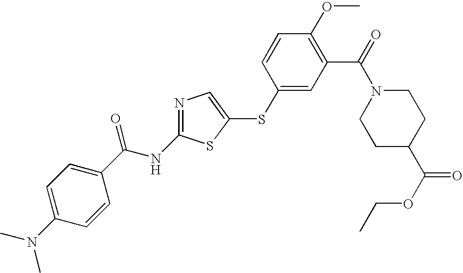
C1=C(N(C)C)C=CC(C(NC2=NC=C(SC3=CC(C(=O)N4CCC(C(OCC)=O)CC4)=C(OC)C=C3)S2)=O)=C1
